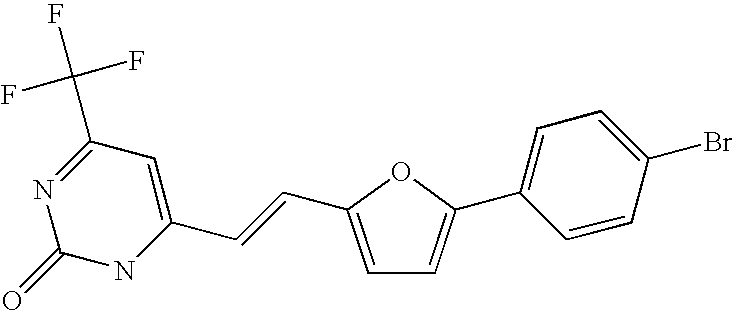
C1(=O)NC(C=CC2=CC=C(C3=CC=C(Br)C=C3)O2)=CC(C(F)(F)F)=N1
